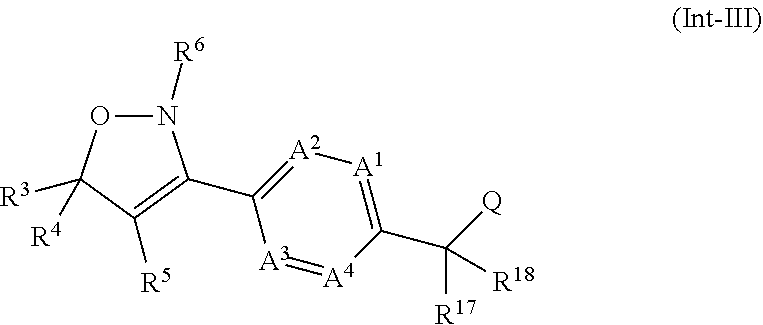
N1([R6])OC([R3])([R4])C([R5])=C1C1=[A2][A1]=C(C([Q])([R17])[R18])[A4]=[A3]1
